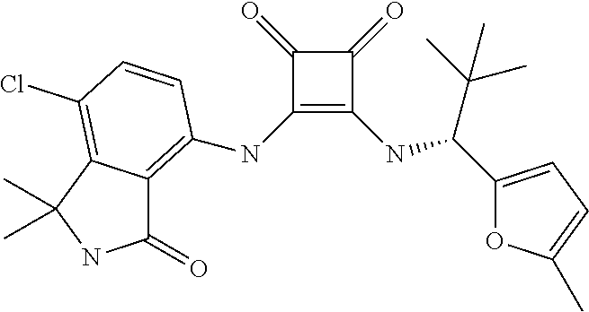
C1(=O)C(NC2=C3C(=O)NC(C)(C)C3=C(Cl)C=C2)=C(NC(C(C)(C)C)C2=CC=C(C)O2)C1=O
